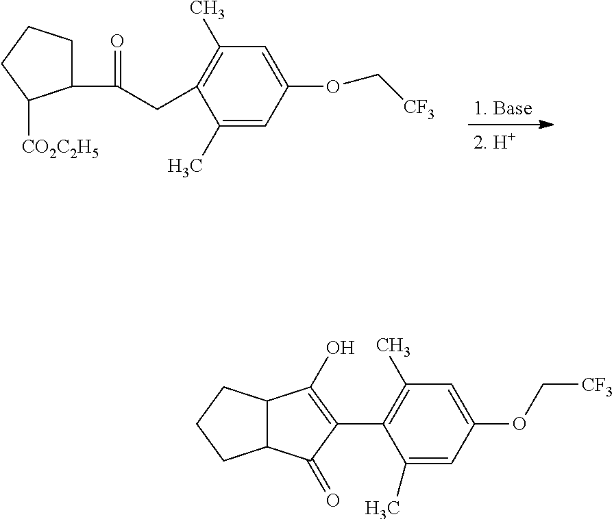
C1=C(OC[CF3])C=C(C)C(CC(=O)C2CCCC2[CO2C2H5])=C1C.C12C(CCC1)C(O)=C(C1=C(C)C=C(OC[CF3])C=C1C)C2=O
